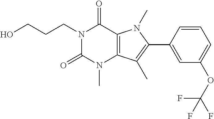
C12=C(C(C)=C(C3=CC(OC(F)(F)F)=CC=C3)N1C)N(C)C(=O)N(CCCO)C2=O
